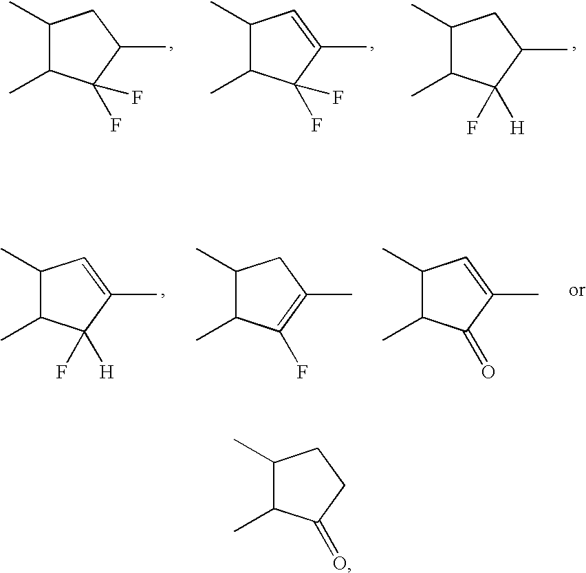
C1(C)C(C)C(F)(F)C(C)C1.C1(C)C(C)C(F)(F)C(C)=C1.C1(C)C(C)C([H])(F)C(C)C1.C1(C)C(C)C([H])(F)C(C)=C1.C1(C)C(C)C(=O)C(C)=C1.C1(C)C(C)C(F)=C(C)C1.C1(C)C(C)C(=O)CC1
